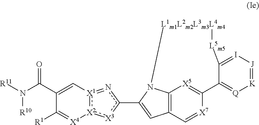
C1(C(N([R11])[R10])=O)=C[X1]2:[X2](:[X3]c(C3=CC4=C5N3[L1m1L2m2L3m3L4m4][L5m5]C3=I[J]=[K][Q]=C3C(=[X5]5)[X7]=C4)n=2)[X4]=C1[R1]
